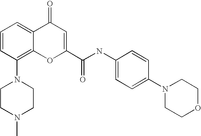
N1(C2=C3C(=CC=C2)C(=O)C=C(C(NC2=CC=C(N4CCOCC4)C=C2)=O)O3)CCN(C)CC1
